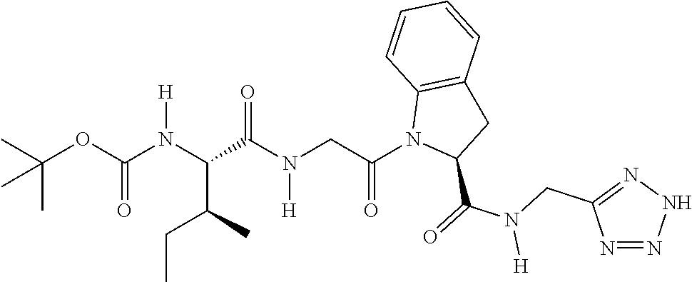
CC(OC(N(C(C(N(CC(N1C(C(=O)N(CC2=NNN=N2)[H])CC2=C1C=CC=C2)=O)[H])=O)C(C)CC)[H])=O)(C)C
